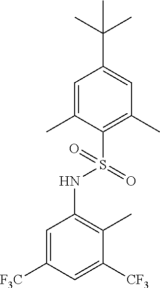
C1=C([F3C])C=C([CF3])C(C)=C1NS(C1=C(C)C=C(C(C)(C)C)C=C1C)(=O)=O
